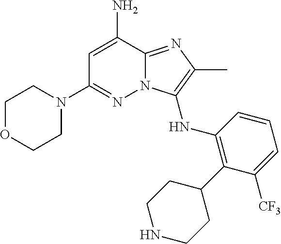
C1=C(N)C2=NC(C)=C(NC3=C(C4CCNCC4)C([CF3])=CC=C3)N2N=C1N1CCOCC1
